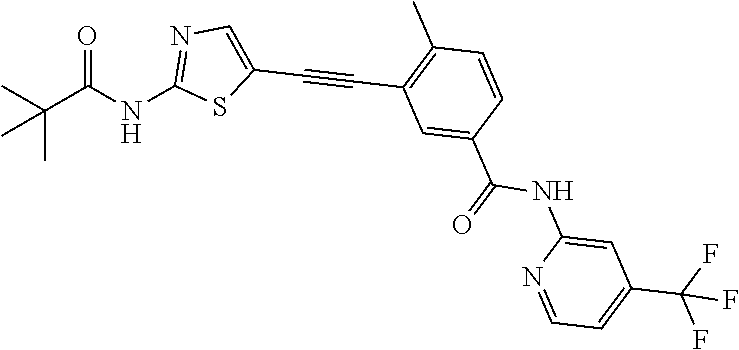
N1=C(NC(C(C)(C)C)=O)SC(C#CC2=C(C)C=CC(C(=O)NC3=CC(C(F)(F)F)=CC=N3)=C2)=C1
